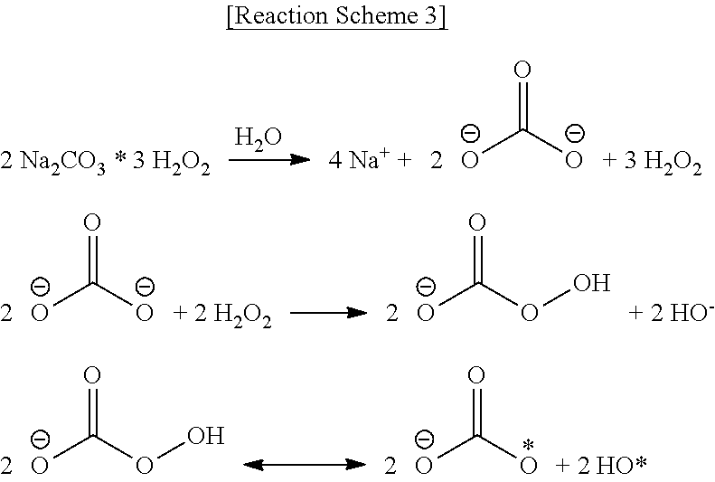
[O-]C([O-])=O.[O-]C(=O)OO.[O-]C(=O)OO.[O-]C(=O)O.O.[2 Na2CO3 * 3 H2O2].[O-]C([O-])=O
